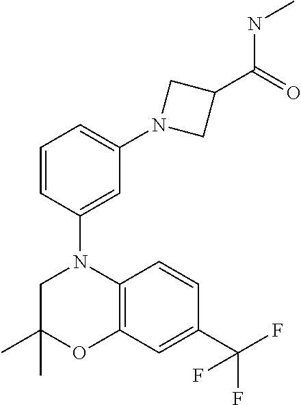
C1(C)(C)CN(C2=CC(N3CC(C(=O)NC)C3)=CC=C2)C2=C(O1)C=C(C(F)(F)F)C=C2
